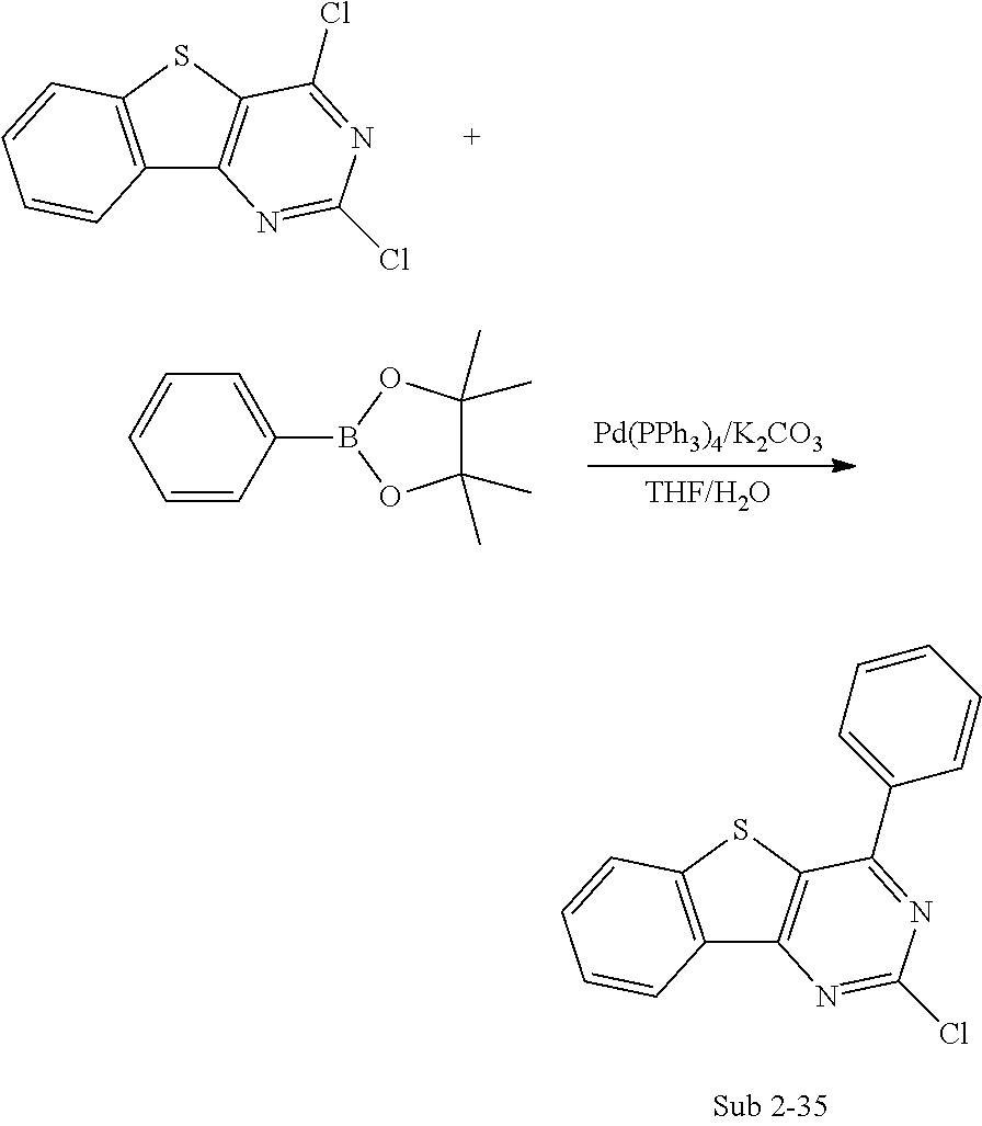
C1(C)(C)C(C)(C)OB(C2=CC=CC=C2)O1.C12=C(SC3=C1N=C(Cl)N=C3Cl)C=CC=C2.C12=C(SC3=C1N=C(Cl)N=C3C1=CC=CC=C1)C=CC=C2
